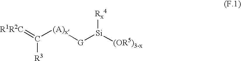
[R1R2C]=C([(A)x][G][Si]([Rx4])[(OR5)3-x])[R3]
